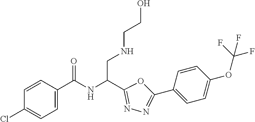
N1=C(C(NC(C2=CC=C(Cl)C=C2)=O)CNCCO)OC(C2=CC=C(OC(F)(F)F)C=C2)=N1
